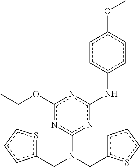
c1(OCC)nc(N(Cc2cccs2)Cc2sccc2)nc(Nc2ccc(OC)cc2)n1
